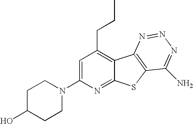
C1=C(N2CCC(O)CC2)N=C2C(=C1CCC)C1=C(S2)C(N)=NN=N1
